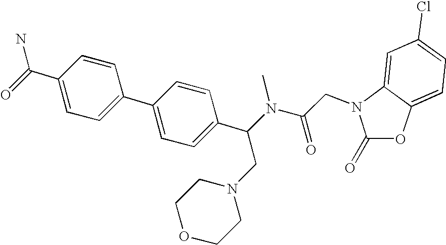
C1=C(C2=CC=C(C(CN3CCOCC3)N(C(CN3C(=O)OC4=CC=C(Cl)C=C43)=O)C)C=C2)C=CC(C(=O)N)=C1
